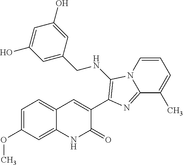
C1=CN2C(=NC(C3=CC4=CC=C(OC)C=C4NC3=O)=C2NCC2=CC(O)=CC(O)=C2)C(C)=C1
